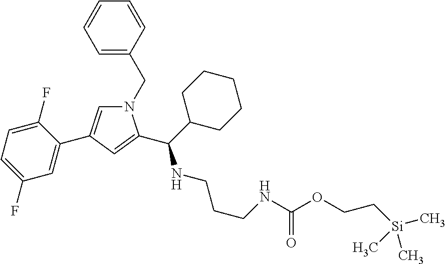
N1(CC2=CC=CC=C2)C=C(C2=CC(F)=CC=C2F)C=C1C(NCCCNC(=O)OCC[Si](C)(C)C)C1CCCCC1
